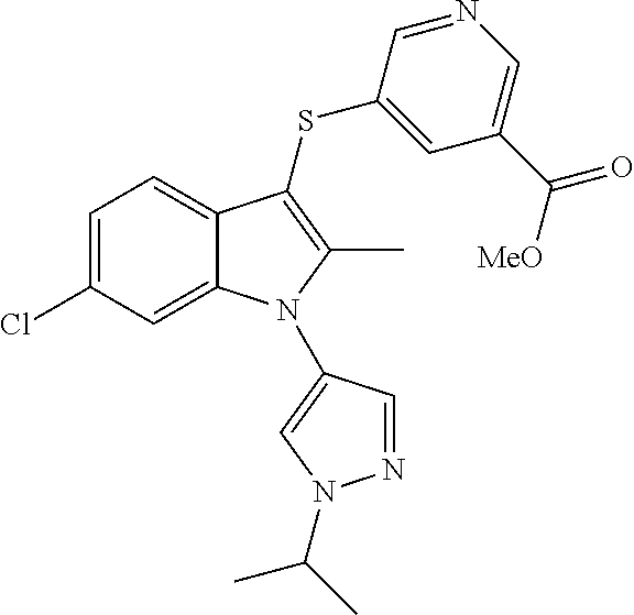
C1=C(Cl)C=C2C(=C1)C(SC1=CC(C([MeO])=O)=CN=C1)=C(C)N2C1=CN(C(C)C)N=C1
